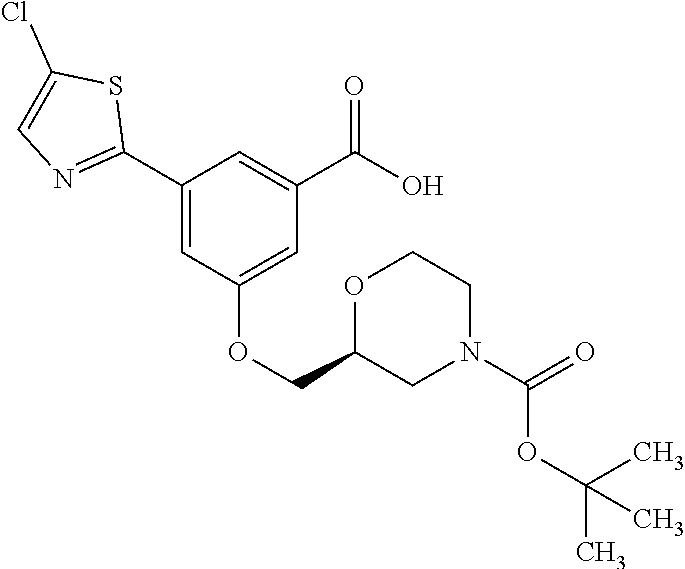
C1(C2=NC=C(Cl)S2)=CC(OCC2CN(C(=O)OC(C)(C)C)CCO2)=CC(C(O)=O)=C1
